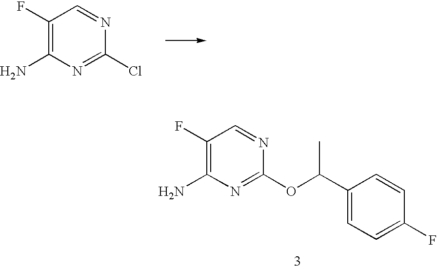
C1(F)=C(N)N=C(Cl)N=C1.C1(F)=C(N)N=C(OC(C2=CC=C(F)C=C2)C)N=C1
